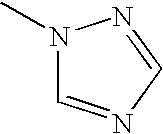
N1(C)C=NC=N1
